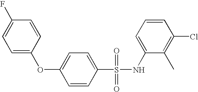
O(C1=CC=C(S(NC2=CC=CC(Cl)=C2C)(=O)=O)C=C1)C1=CC=C(F)C=C1
